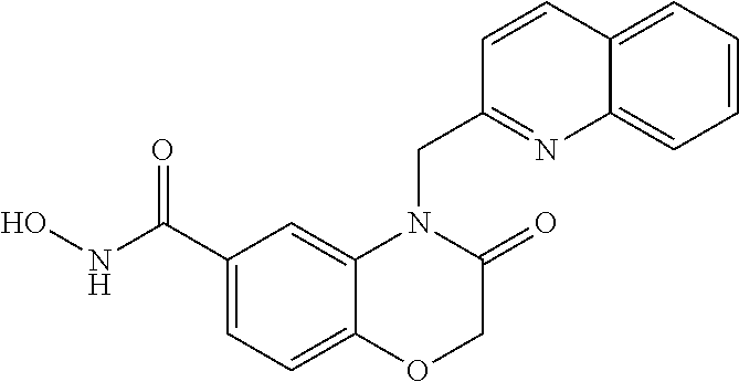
C1(C(NO)=O)=CC=C2C(=C1)N(CC1=NC3=CC=CC=C3C=C1)C(=O)CO2
